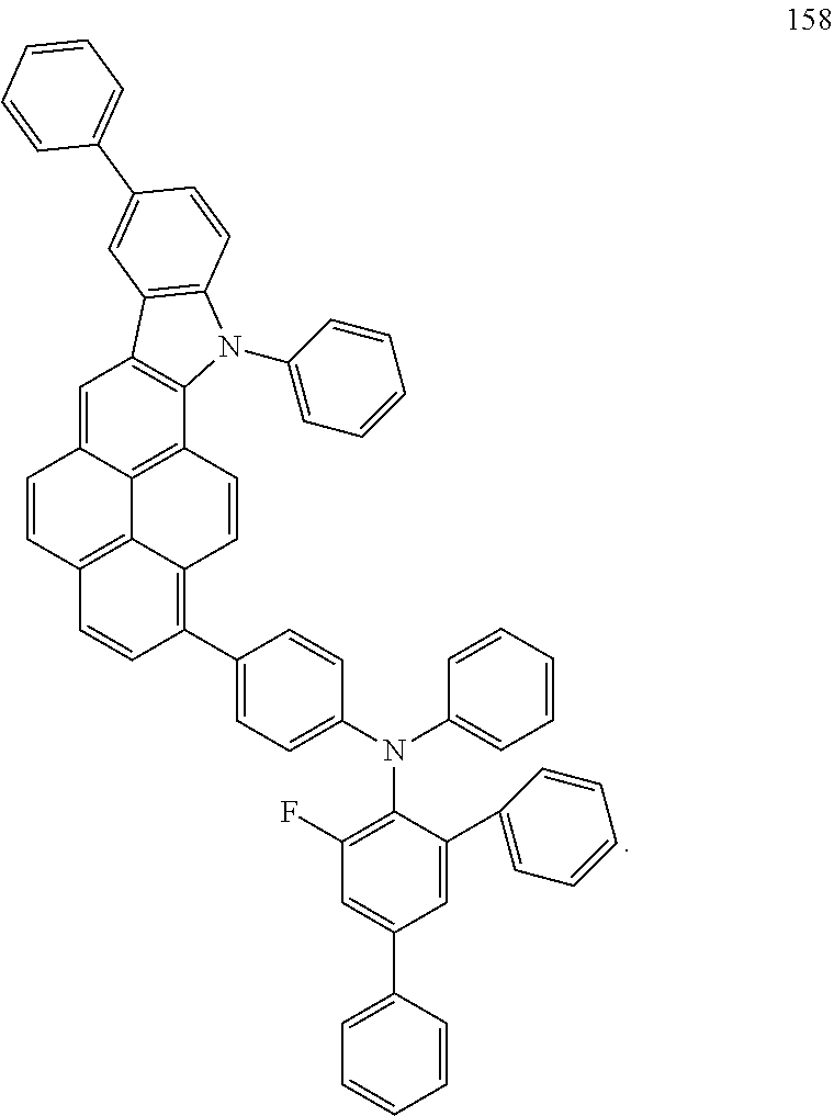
C1=C2C3=C(C4=C1C1=C(N4C4=CC=CC=C4)C=CC(C4=CC=CC=C4)=C1)C=CC1=C(C4=CC=C(N(C5=CC=CC=C5)C5=C(F)C=C(C6=CC=CC=C6)C=C5C5=CC=CC=C5)C=C4)C=CC(=C31)C=C2
